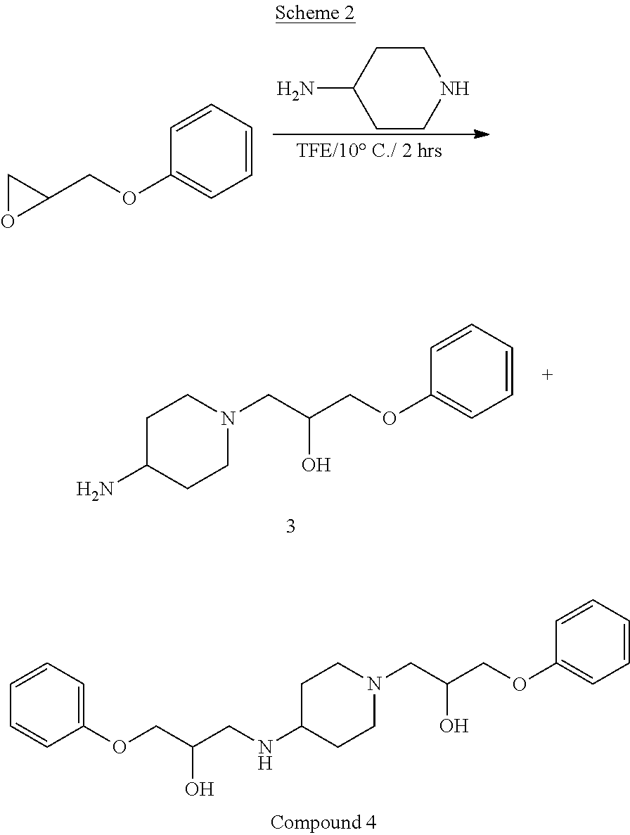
C1CC(N)CCN1.C1=CC=CC(OCC2CO2)=C1.C1=CC=CC(OCC(CN2CCC(N)CC2)O)=C1.C1=CC=CC(OCC(CN2CCC(NCC(COC3=CC=CC=C3)O)CC2)O)=C1
